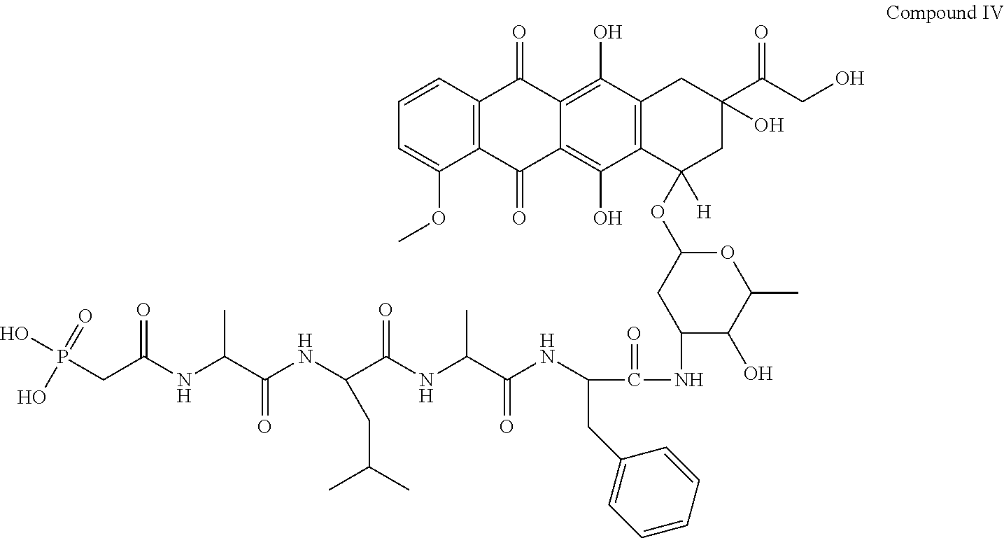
C(NC1C(O)C(C)OC(OC2([H])CC(C(CO)=O)(O)CC3=C2C(O)=C2C(=C3O)C(=O)C3=C(C2=O)C(OC)=CC=C3)C1)(=O)C(CC1=CC=CC=C1)NC(C(NC(C(NC(C(NC(CP(O)(=O)O)=O)C)=O)CC(C)C)=O)C)=O
